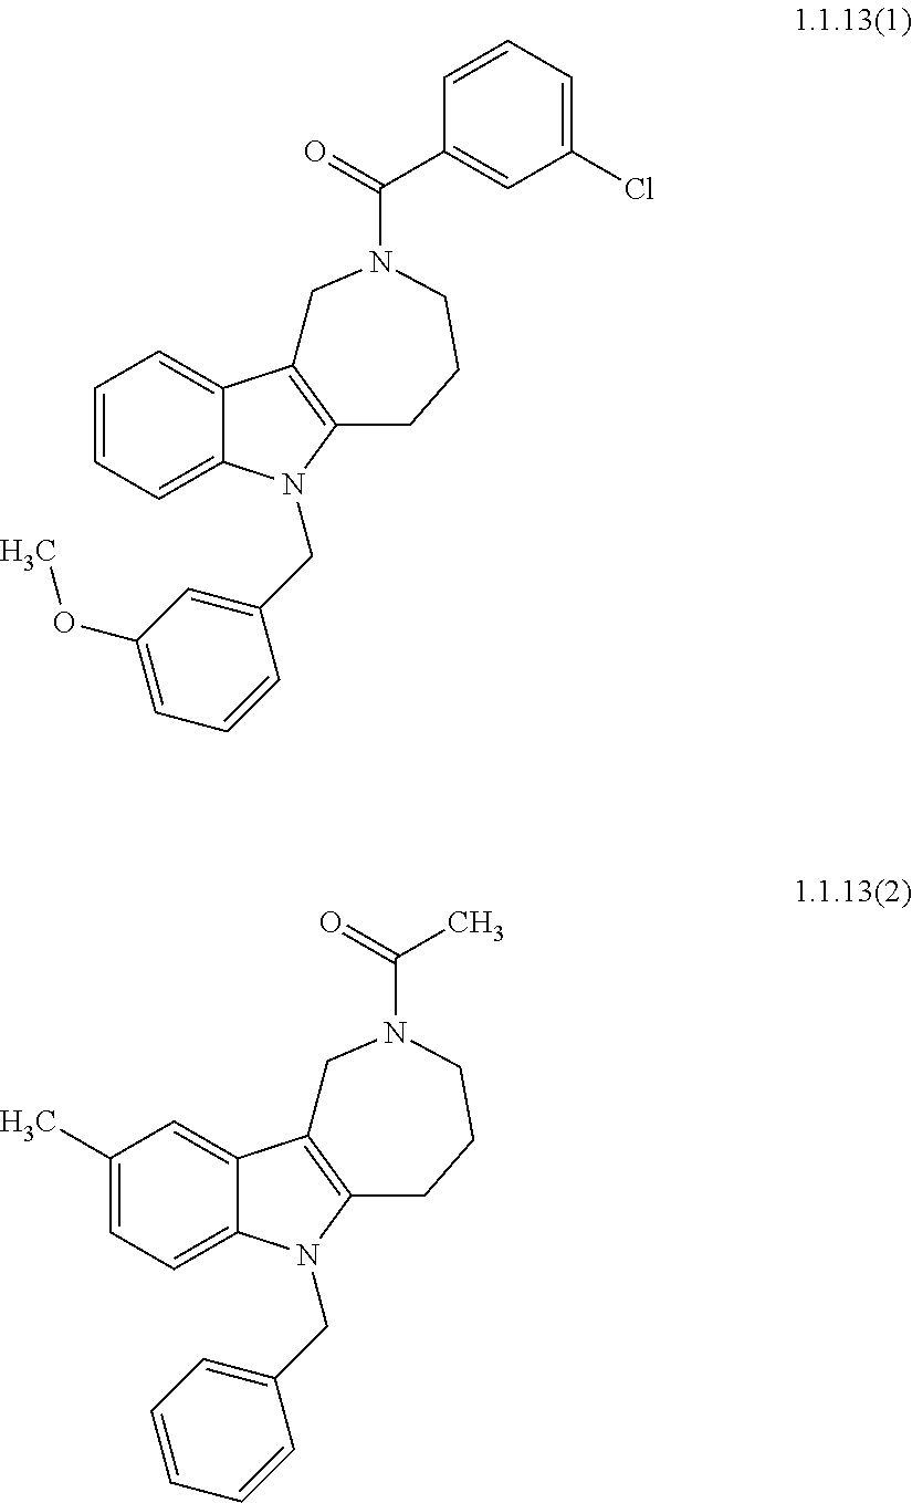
C1=CC=C2C(=C1)C1=C(CCCN(C(=O)C3=CC(Cl)=CC=C3)C1)N2CC1=CC(OC)=CC=C1.C1(C)=CC=C2C(=C1)C1=C(CCCN(C(=O)C)C1)N2CC1=CC=CC=C1
